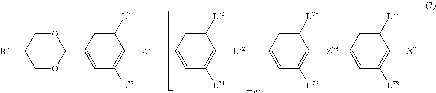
[R7]C1COC(C2=CC([L72])=C([Z71]C3=CC([L74])=C([L72]C4=CC([L76])=C([Z73]C5=CC([L78])=C([X7])C([L77])=C5)C([L75])=C4)C([L73])=C3)C([L71])=C2)OC1
